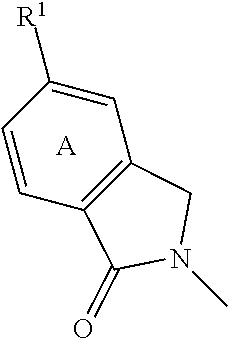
[A].CN1CC2=C(C1=O)C=CC([R1])=C2
